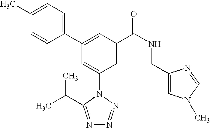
C1(C2=CC(C(NCC3=CN(C)C=N3)=O)=CC(N3C(C(C)C)=NN=N3)=C2)=CC=C(C)C=C1
